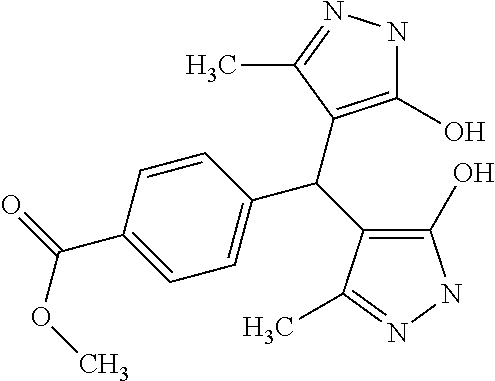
C1(O)=C(C(C2=C(O)NN=C2C)C2=CC=C(C(=O)OC)C=C2)C(C)=NN1
